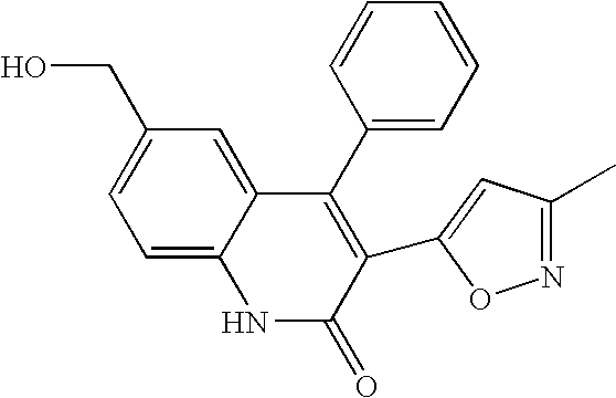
C1=C2C(=CC(CO)=C1)C(C1=CC=CC=C1)=C(C1=CC(C)=NO1)C(=O)N2
